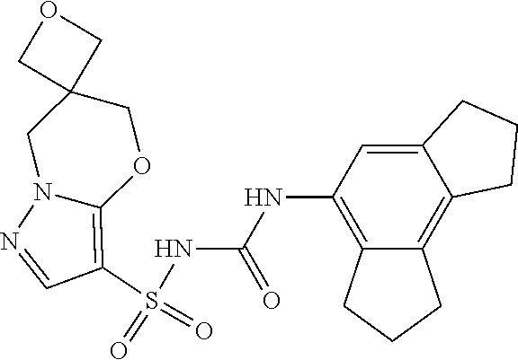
S(NC(NC1=C2C(=C3C(=C1)CCC3)CCC2)=O)(C1=C2N(N=C1)CC1(CO2)COC1)(=O)=O
